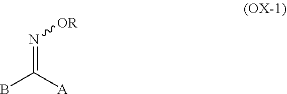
N(=C([A])B)[OR]
